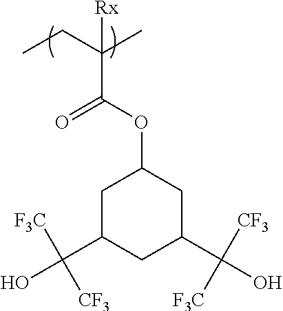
CCC(C)([Rx])C(=O)OC1CC(C(O)([F3C])[CF3])CC(C(O)([CF3])[F3C])C1
